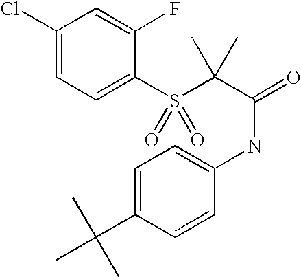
C1(Cl)=CC=C(S(C(C(=O)NC2=CC=C(C(C)(C)C)C=C2)(C)C)(=O)=O)C(F)=C1
